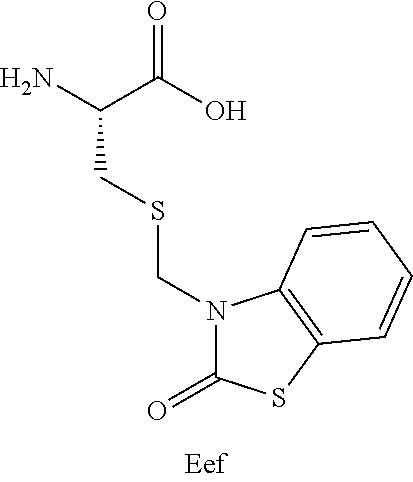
NC(C(O)=O)CSCN1C(=O)SC2=C1C=CC=C2
